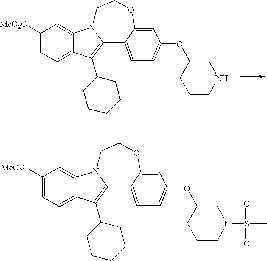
C1([MeO2C])=CC=C2C(=C1)N1C(=C2C2CCCCC2)C2=CC=C(OC3CCCN(S(C)(=O)=O)C3)C=C2OCC1.C1([MeO2C])=CC=C2C(=C1)N1C(=C2C2CCCCC2)C2=CC=C(OC3CCCNC3)C=C2OCC1
